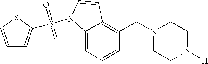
C1=CC=C2C(=C1CN1CCN([H])CC1)C=CN2S(=O)(=O)C1=CC=CS1
